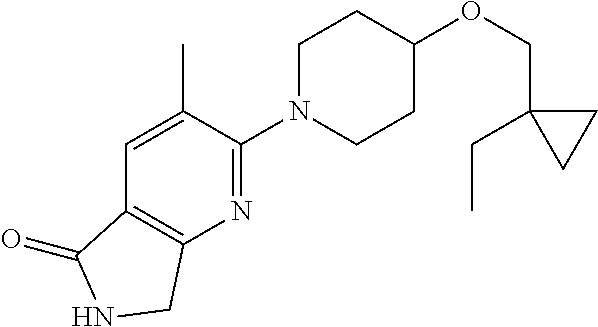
C(OC1CCN(C2=NC3=C(C=C2C)C(=O)NC3)CC1)C1(CC)CC1
